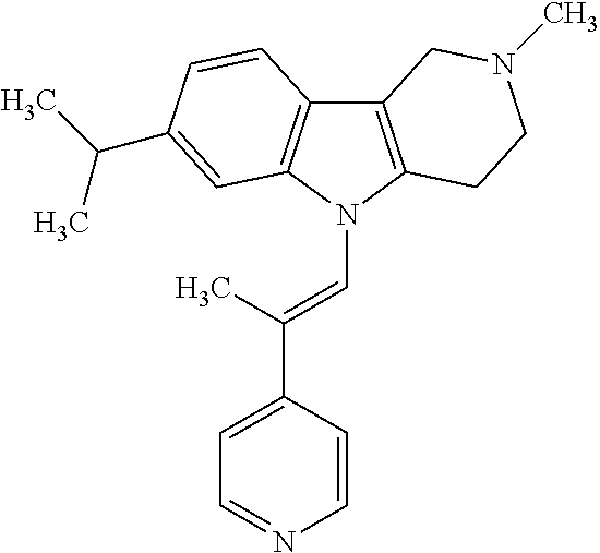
C12=C(N(C=C(C3=CC=NC=C3)C)C3=C1C=CC(C(C)C)=C3)CCN(C)C2
